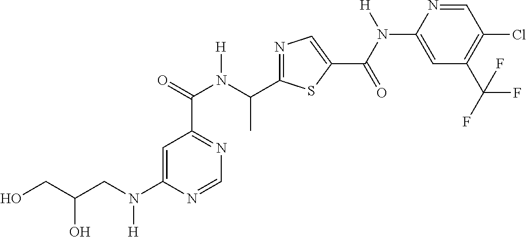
N(C1=CC(C(=O)N(C(C2=NC=C(C(N([H])C3=CC(C(F)(F)F)=C(Cl)C=N3)=O)S2)C)[H])=NC=N1)(CC(CO)O)[H]
